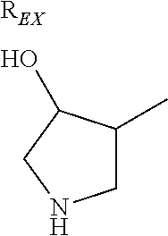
[REX].C1C(C)C(O)CN1
